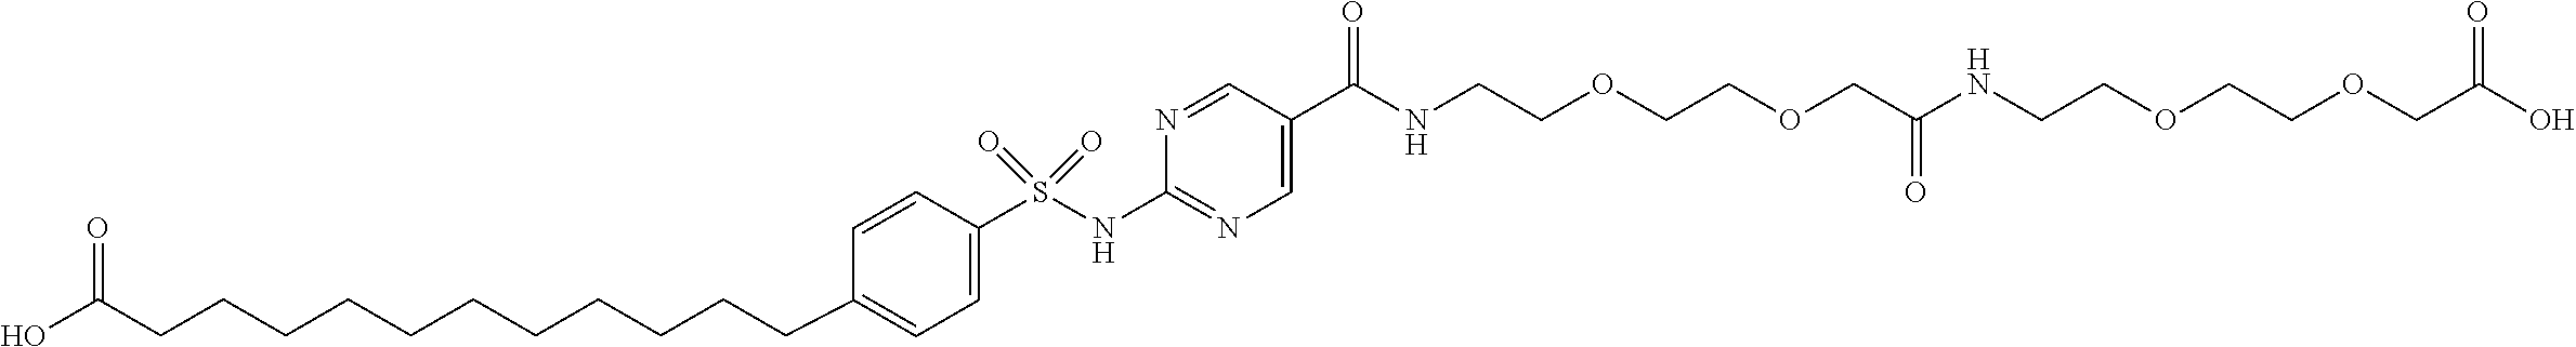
C1=C(S(NC2=NC=C(C(=O)NCCOCCOCC(NCCOCCOCC(O)=O)=O)C=N2)(=O)=O)C=CC(CCCCCCCCCCCC(O)=O)=C1
